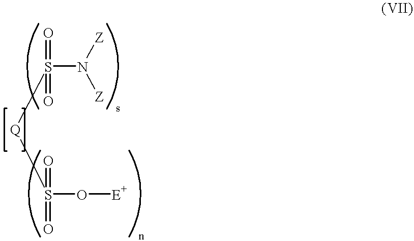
O=S(=O)(N([Z])[Z])[Q]S(=O)(=O)O[E+]
